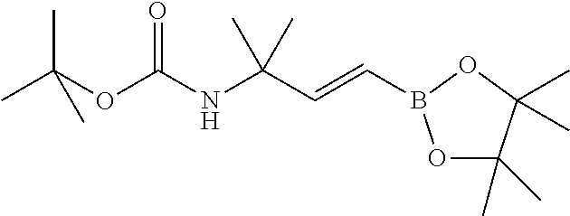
O1C(C)(C)C(C)(C)OB1C=CC(NC(OC(C)(C)C)=O)(C)C
